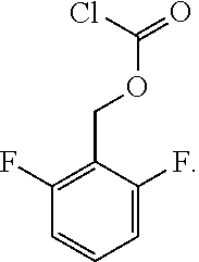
C1=C(F)C(COC(=O)Cl)=C(F)C=C1
